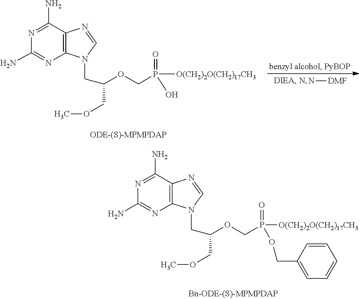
C12=C(C(N)=NC(N)=N1)N=CN2CC(OCP(=O)([O(CH2)2O(CH2)17CH3])O)COC.N[DMF].C12=C(C(N)=NC(N)=N1)N=CN2CC(OCP(=O)([O(CH2)2O(CH2)17CH3])OCC1=CC=CC=C1)COC
